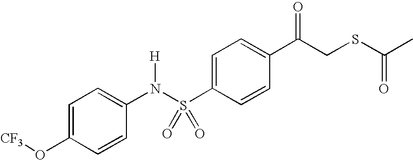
C1=C(O[CF3])C=CC(N(S(C2=CC=C(C(CSC(C)=O)=O)C=C2)(=O)=O)[H])=C1
